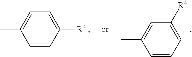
C1=CC([R4])=CC=C1C.C1=CC=C([R4])C=C1C
